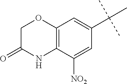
C1C(=O)NC2=C(O1)C=C(C(C)(C)C)C=C2[NO2]
